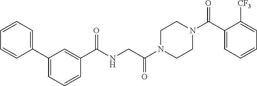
C1N(C(CNC(C2=CC(C3=CC=CC=C3)=CC=C2)=O)=O)CCN(C(C2=CC=CC=C2[CF3])=O)C1
